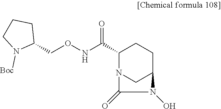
C1(C(NOCC2CCCN2[Boc])=O)N2CC(CC1)N(O)C2=O
